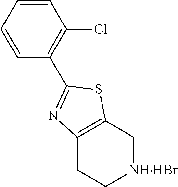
C12=C(C[NHHBr]CC1)SC(C1=C(Cl)C=CC=C1)=N2
